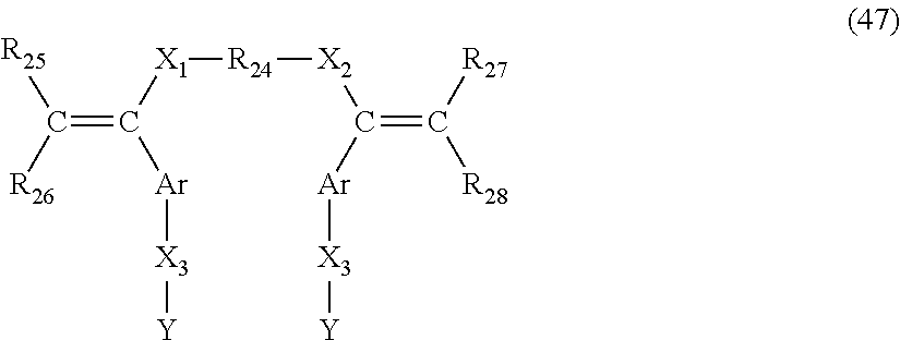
C(=C([X1][R24][X2]C(=C([R27])[R28])[Ar][X3][Y])[Ar][X3][Y])([R26])[R25]
